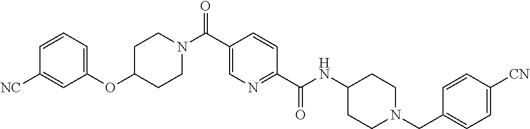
C1CN(C(C2=CN=C(C(=O)NC3CCN(CC4=CC=C([CN])C=C4)CC3)C=C2)=O)CCC1OC1=CC=CC([NC])=C1
